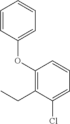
C1=C(OC2=C(CC)C(Cl)=CC=C2)C=CC=C1
